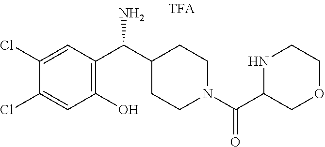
C1(C(C2CCN(C(=O)C3NCCOC3)CC2)N)=C(O)C=C(Cl)C(Cl)=C1
